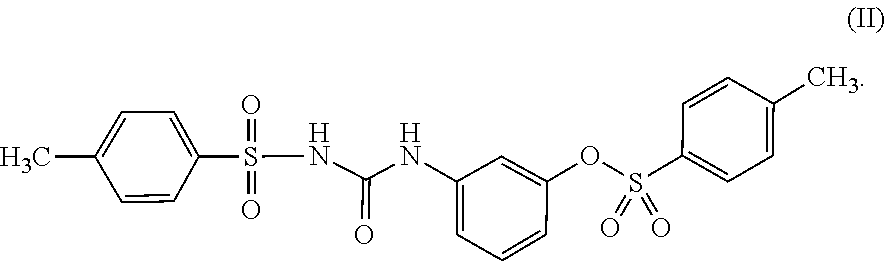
S(=O)(C1=CC=C(C)C=C1)(=O)NC(=O)NC1=CC=CC(OS(=O)(=O)C2=CC=C(C)C=C2)=C1
